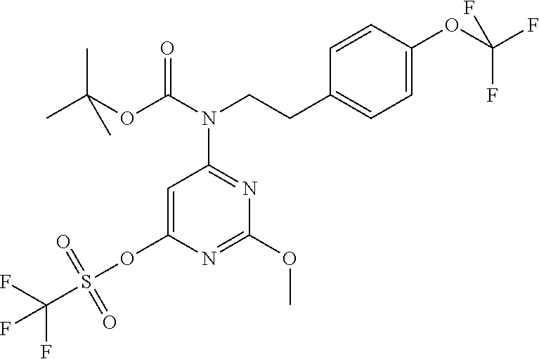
C1=C(OS(=O)(C(F)(F)F)=O)N=C(OC)N=C1N(CCC1=CC=C(OC(F)(F)F)C=C1)C(OC(C)(C)C)=O
